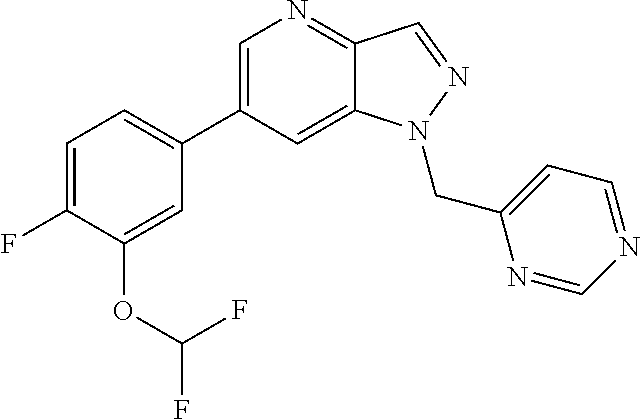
C1(C2=CC=C(F)C(OC(F)F)=C2)=CN=C2C(=C1)N(CC1=CC=NC=N1)N=C2
